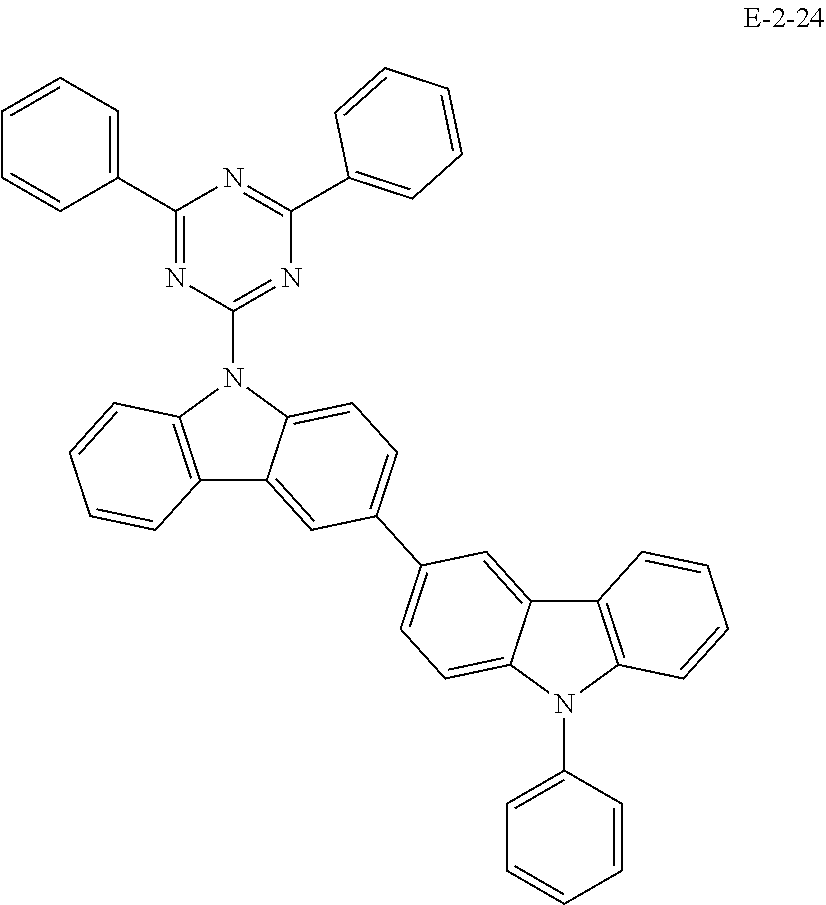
C12=C(N(C3=NC(C4=CC=CC=C4)=NC(C4=CC=CC=C4)=N3)C3=CC=C(C4=CC=C5C(=C4)C4=C(N5C5=CC=CC=C5)C=CC=C4)C=C13)C=CC=C2
